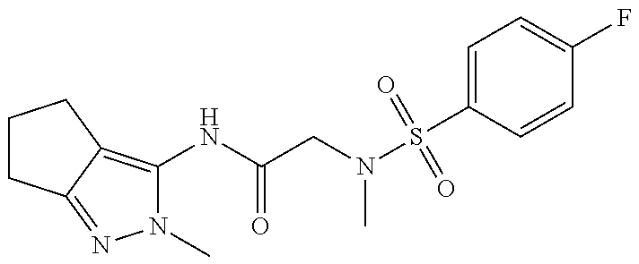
N1(C)C(NC(CN(S(C2=CC=C(F)C=C2)(=O)=O)C)=O)=C2C(=N1)CCC2
